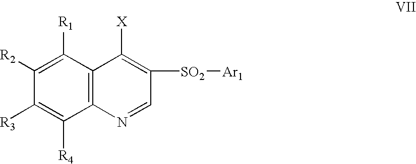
C1([R2])=C([R1])C2=C(C([R4])=C1[R3])N=CC([SO2][Ar1])=C2[X]
